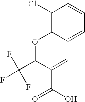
FC(C1C(C(O)=O)=CC2=CC=CC(Cl)=C2O1)(F)F
